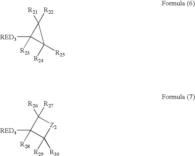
[RED3]C1([R23])C([R25])([R24])C1([R21])[R22].C1([RED4])([R28])C([R29])([R30])[Z2]C1([R27])[R26]
